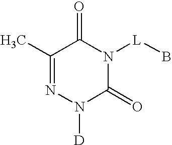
C1(C)=NN([D])C(=O)N([L]B)C1=O
